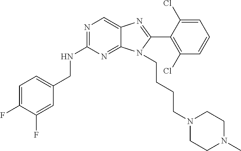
C1=C(F)C(F)=CC(CNC2=NC=C3C(=N2)N(CCCCN2CCN(C)CC2)C(C2=C(Cl)C=CC=C2Cl)=N3)=C1
